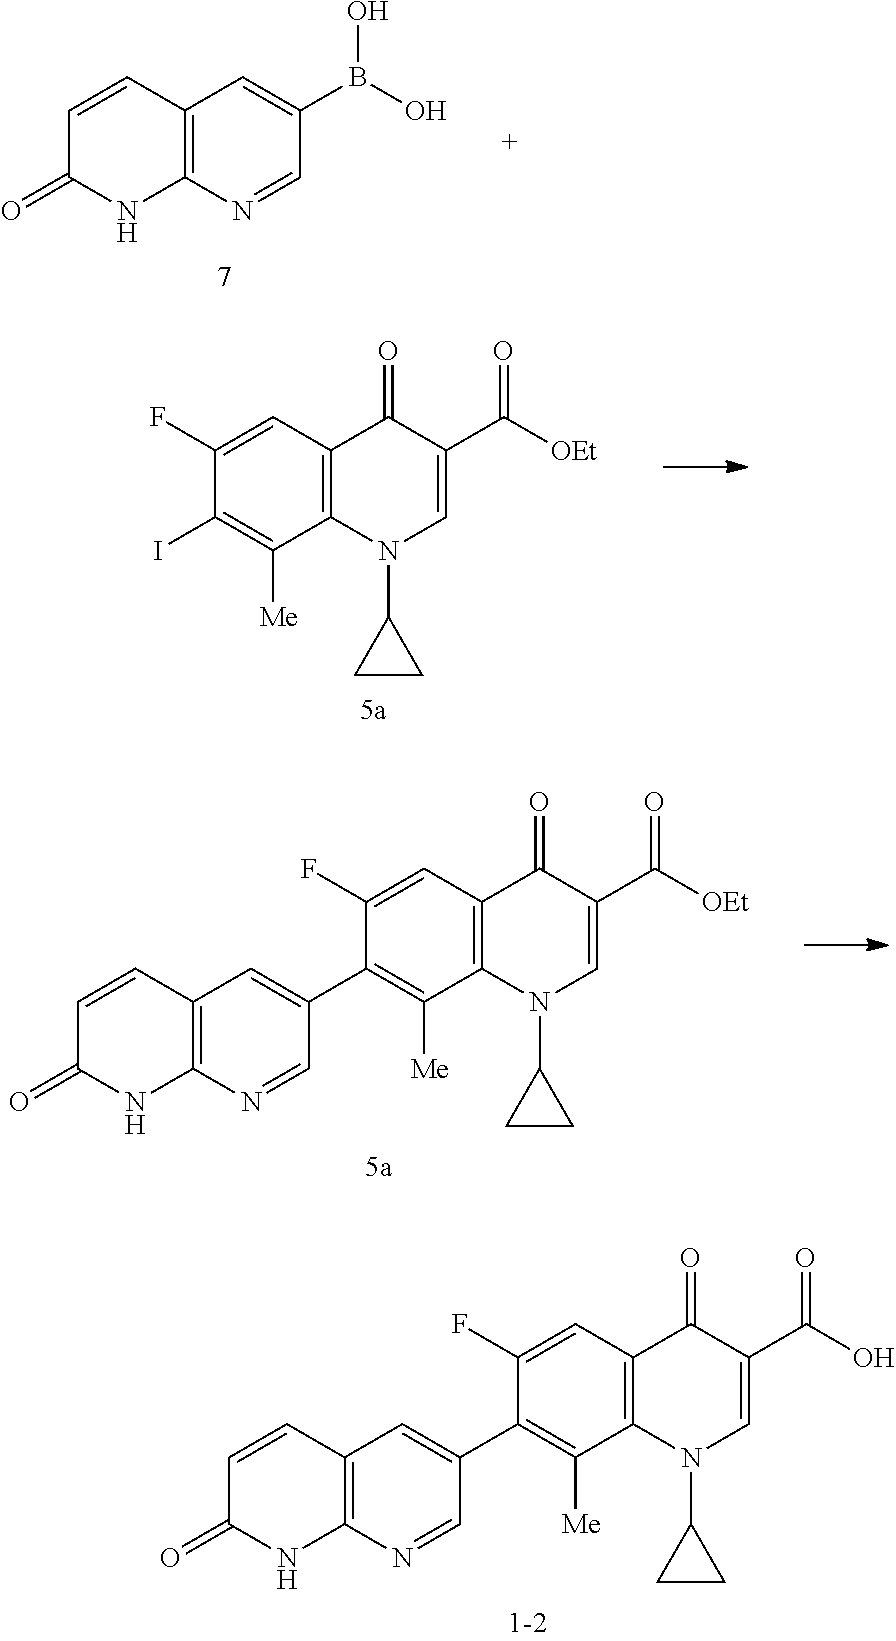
C12=C(N(C3CC3)C=C(C(O)=O)C1=O)C([Me])=C(C1=CC3=C(N=C1)NC(=O)C=C3)C(F)=C2.C12=C(N=CC(B(O)O)=C1)NC(=O)C=C2.C12=C(N(C3CC3)C=C(C([OEt])=O)C1=O)C([Me])=C(I)C(F)=C2.C12=C(N(C3CC3)C=C(C([OEt])=O)C1=O)C([Me])=C(C1=CC3=C(N=C1)NC(=O)C=C3)C(F)=C2
